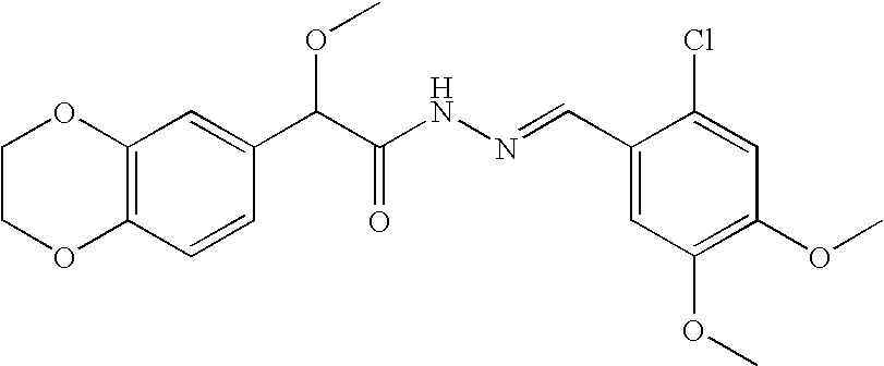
C1COC2=C(O1)C=C(C(C(NN=CC1=CC(OC)=C(OC)C=C1Cl)=O)OC)C=C2
